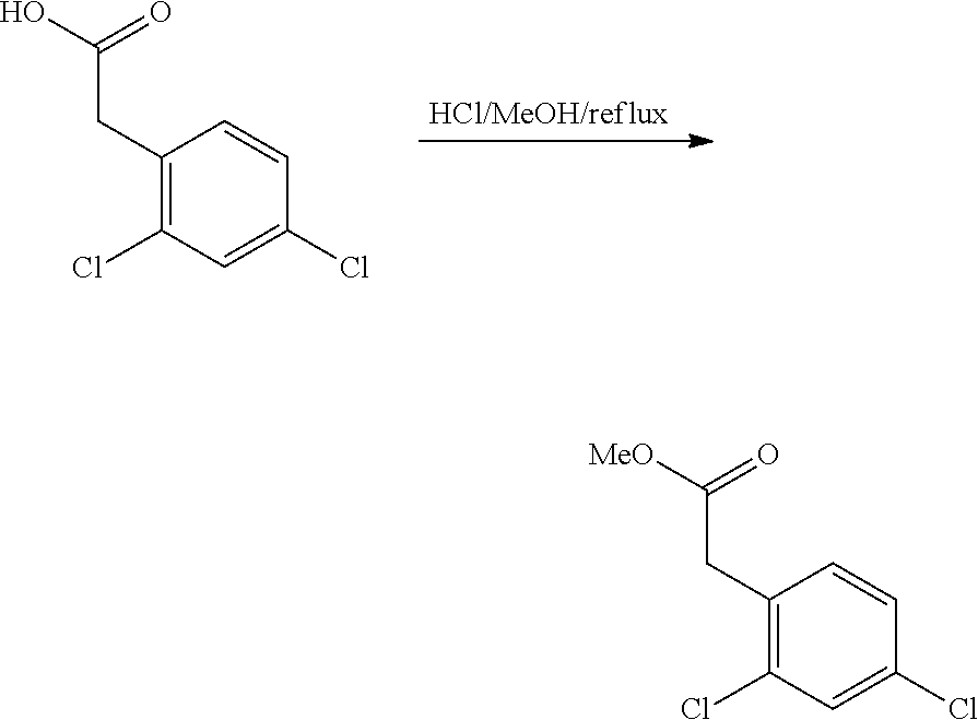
C1(CC(O)=O)=C(Cl)C=C(Cl)C=C1.C1(CC([MeO])=O)=C(Cl)C=C(Cl)C=C1
